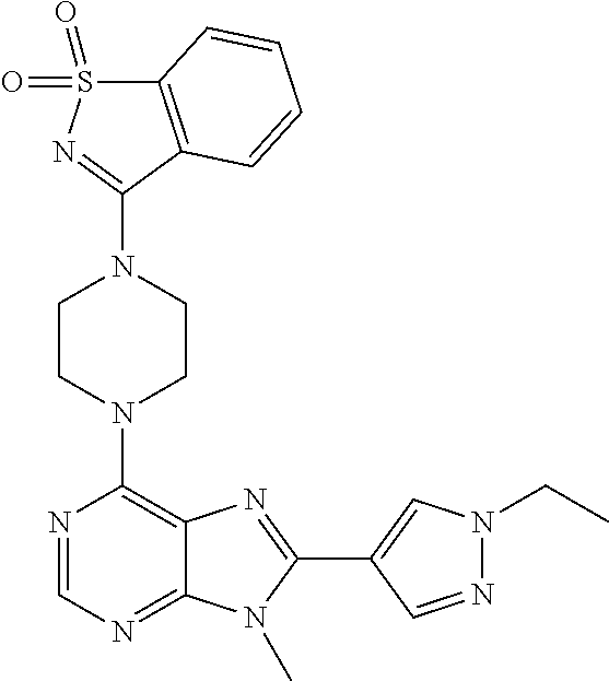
C12=C(C(N3CCN(C4=C5C(=NC=N4)N(C)C(C4=CN(CC)N=C4)=N5)CC3)=NS1(=O)=O)C=CC=C2
